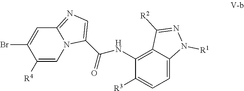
C12=NC=C(C(NC3=C4C(=CC=C3[R3])N([R1])N=C4[R2])=O)N1C=C([R4])C(Br)=C2
